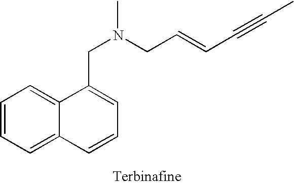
C1=CC=C2C(=C1)C(CN(C)CC=CC#CC)=CC=C2
